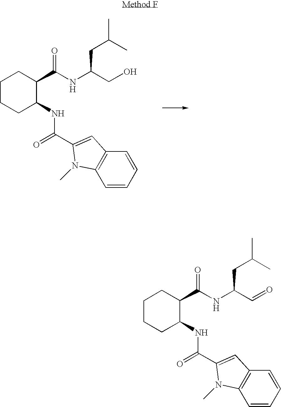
C1CCC(NC(=O)C2=CC3=C(N2C)C=CC=C3)C(C(=O)NC(C=O)CC(C)C)C1.C1CCC(NC(=O)C2=CC3=C(N2C)C=CC=C3)C(C(=O)NC(CO)CC(C)C)C1
